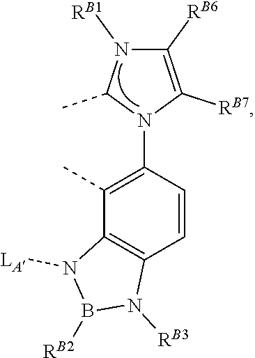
C1=CC(N2C(C)N([RB1])C([RB6])=C2[RB7])=C(C)C2=C1N([RB3])B([RB2])N2[LA]
